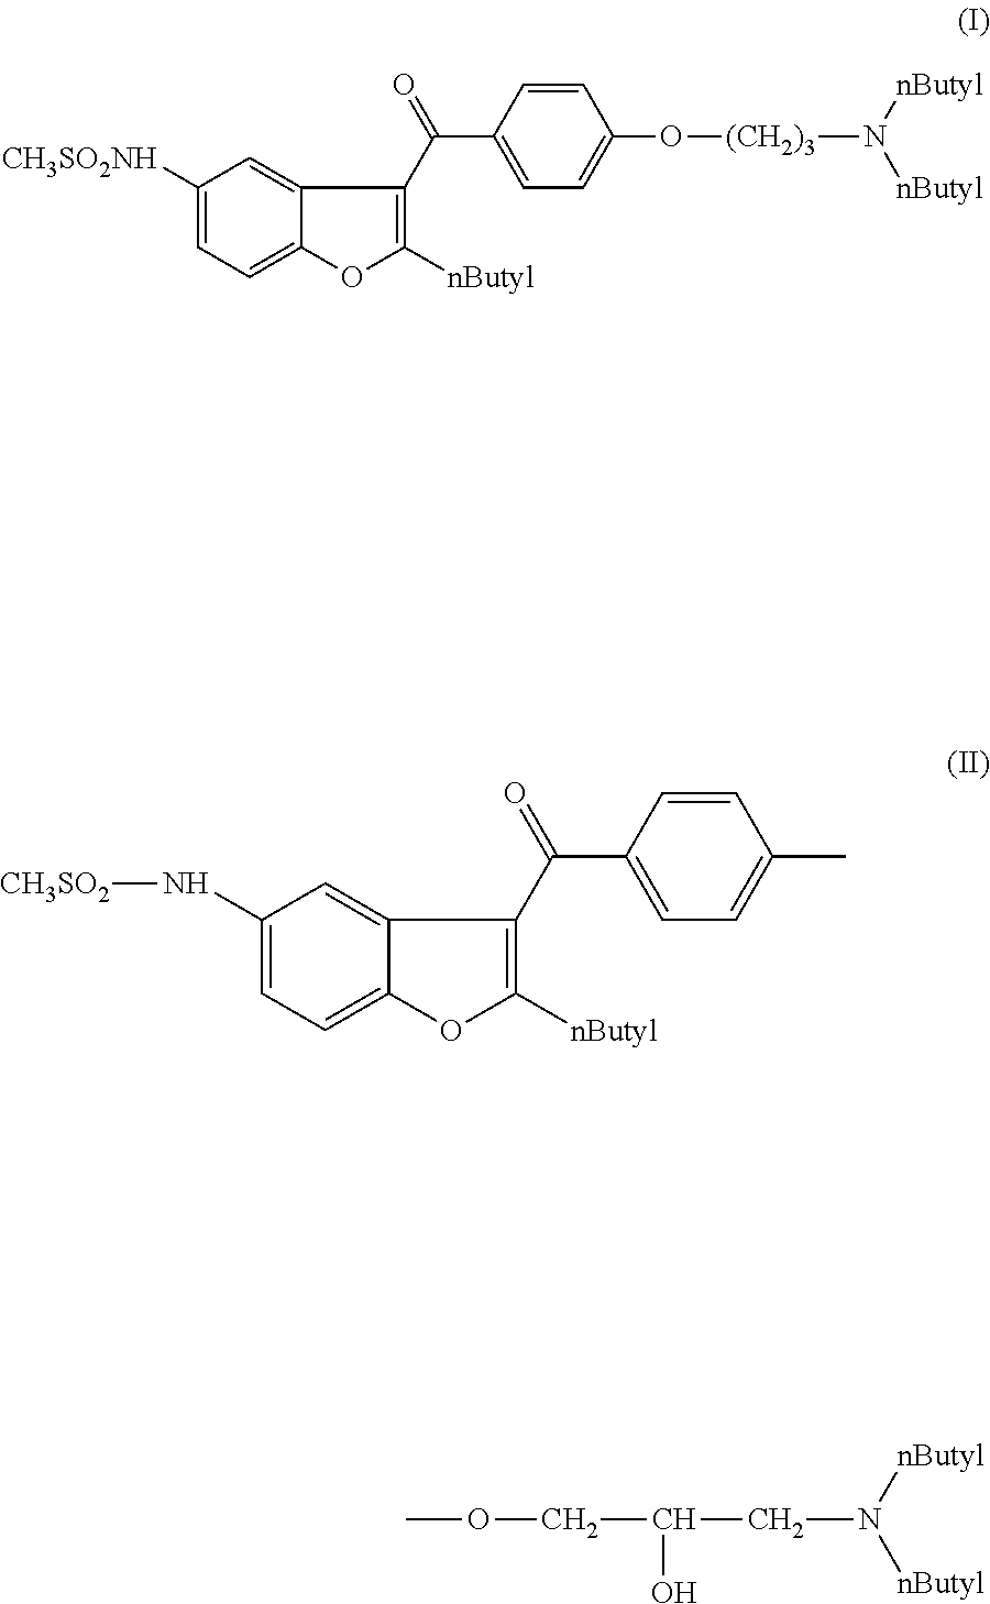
C1([CH3SO2NH])=CC=C2C(=C1)C(C(=O)C1=CC=C(O[(CH2)3]N([nButyl])[nButyl])C=C1)=C([nButyl])O2.C(N([nButyl])[nButyl])C(COC)O.C1(N[CH3SO2])=CC=C2C(=C1)C(C(=O)C1=CC=C(C)C=C1)=C([nButyl])O2
